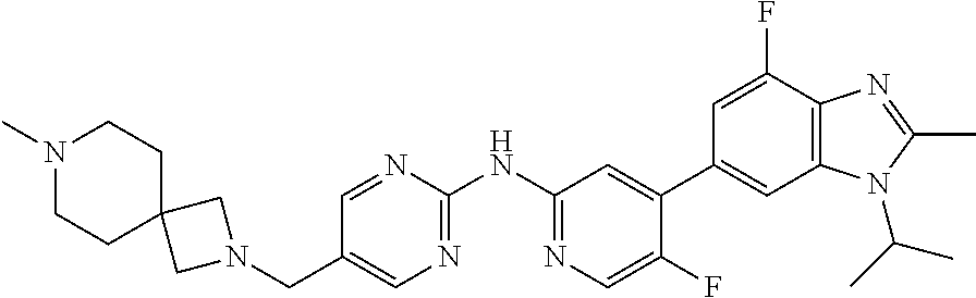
C12=C(C(F)=CC(C3=CC(NC4=NC=C(CN5CC6(CCN(C)CC6)C5)C=N4)=NC=C3F)=C1)N=C(C)N2C(C)C
